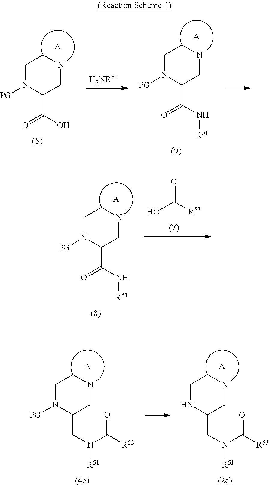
C1N([PG])C(C(O)=O)CNC1.[A].[H2NR51].C1N([PG])C(C(N[R51])=O)CNC1.[A].C1N([PG])C(C(N[R51])=O)CNC1.[A].OC(=O)[R53].[A].C1NC(CN(C(=O)[R53])[R51])CNC1.[A].C1N([PG])C(CN(C(=O)[R53])[R51])CNC1
